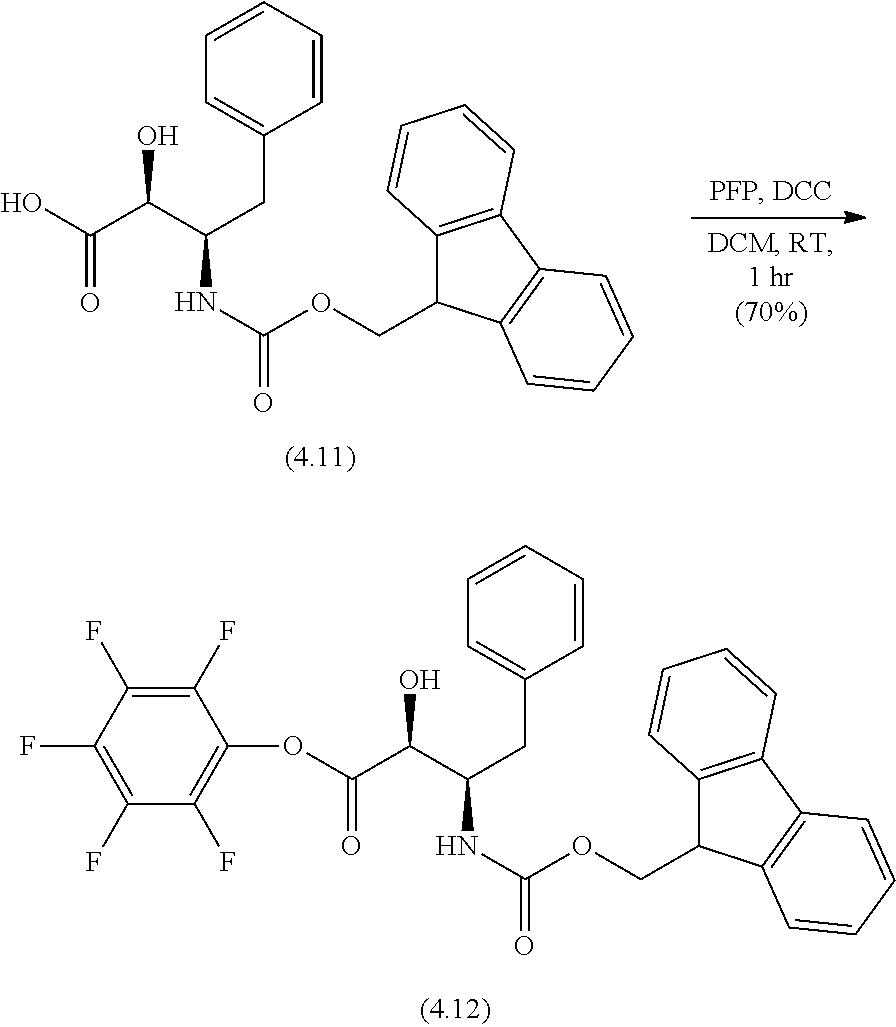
O(C(C(C(CC1=CC=CC=C1)NC(OCC1C2=C(C3=C1C=CC=C3)C=CC=C2)=O)O)=O)C1=C(F)C(F)=C(F)C(F)=C1F.OC(C(C(CC1=CC=CC=C1)NC(OCC1C2=C(C3=C1C=CC=C3)C=CC=C2)=O)O)=O
